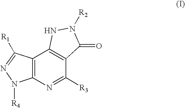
C12=C(N=C([R3])C3=C1NN([R2])C3=O)N([R4])N=C2[R1]
